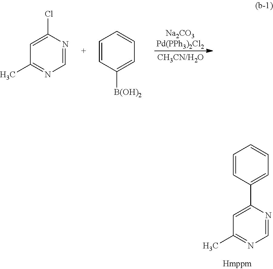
C1(Cl)=CC(C)=NC=N1.C1=CC([B(OH)2])=CC=C1.C1(C2=CC=CC=C2)=CC(C)=NC=N1
